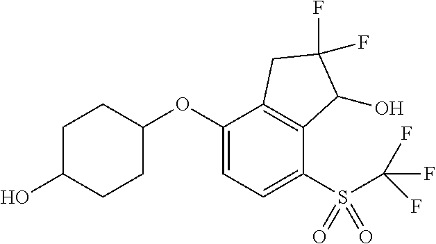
C1(OC2CCC(O)CC2)=CC=C(S(C(F)(F)F)(=O)=O)C2=C1CC(F)(F)C2O
